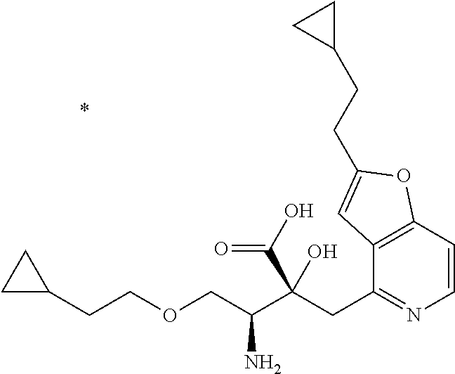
C12=C(C=CN=C1CC(C(COCCC1CC1)N)(O)C(O)=O)OC(CCC1CC1)=C2
